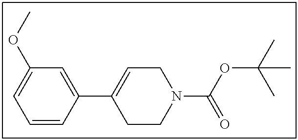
C1=CC(C2=CCN(C(OC(C)(C)C)=O)CC2)=CC(OC)=C1
